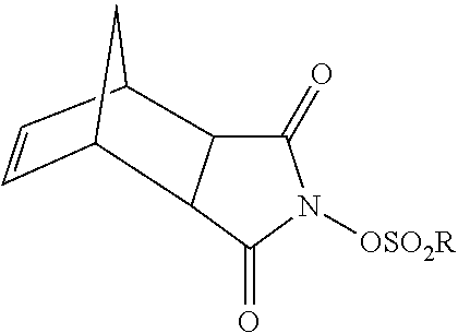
C1(=O)N([OSO2R])C(=O)C2C3C=CC(C3)C12
